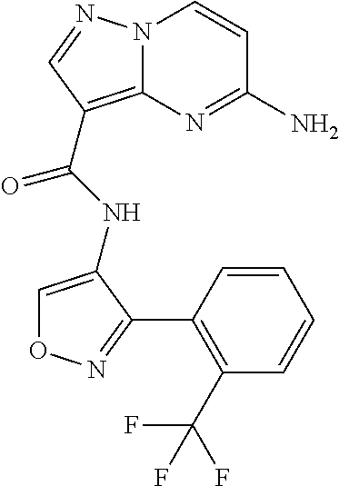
NC1=NC2=C(C(=O)NC3=CON=C3C3=C(C(F)(F)F)C=CC=C3)C=NN2C=C1
